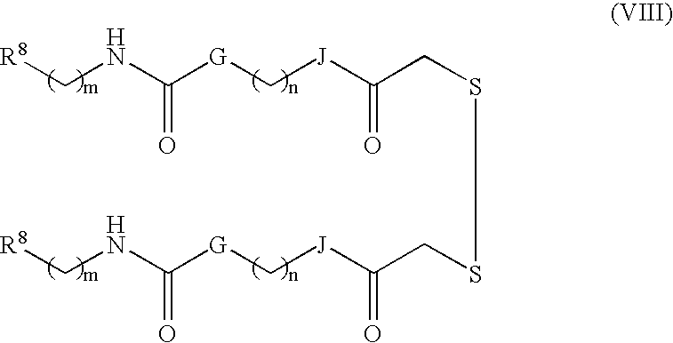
[R8]CNC([G]C[J]C(CSSCC([J]C[G]C(=O)NC[R8])=O)=O)=O
